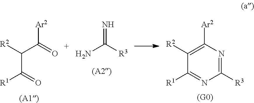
[Ar2]C(=O)C([R2])C(=O)[R1].N=C([R3])N.[Ar2]C1=C([R2])C([R1])=NC([R3])=N1
